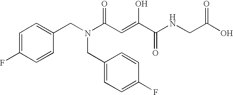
C1=C(F)C=CC(CN(CC2=CC=C(F)C=C2)C(C=C(O)C(=O)NCC(O)=O)=O)=C1
